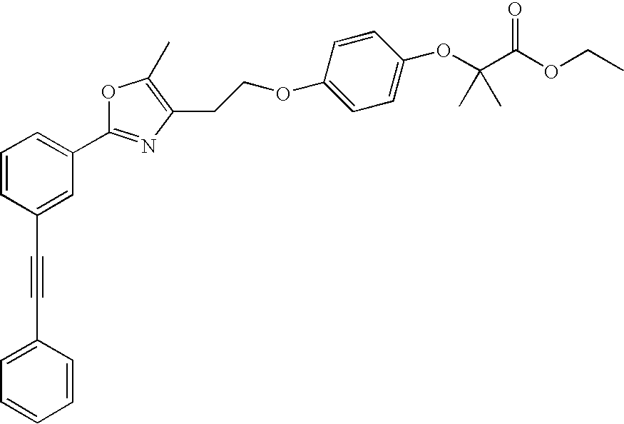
C1=C(C#CC2=CC=CC=C2)C=CC=C1C1=NC(CCOC2=CC=C(OC(C(OCC)=O)(C)C)C=C2)=C(C)O1
